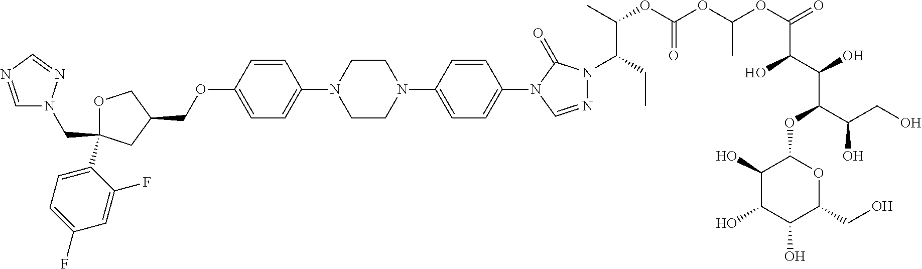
C1OC(C2=CC=C(F)C=C2F)(CN2C=NC=N2)CC1COC1=CC=C(N2CCN(C3=CC=C(N4C=NN(C(CC)C(C)OC(OC(OC(=O)C(C(O)C(OC5C(O)C(O)C(O)C(CO)O5)C(CO)O)O)C)=O)C4=O)C=C3)CC2)C=C1
